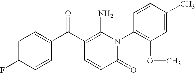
C1=C(F)C=CC(C(C2=C(N)N(C3=C(OC)C=C(C)C=C3)C(=O)C=C2)=O)=C1
